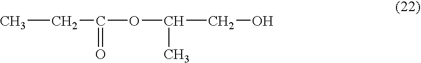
CCC(=O)OC(C)CO
